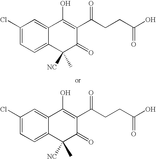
C1=C(Cl)C=C2C(=C1)C([NC])(C)C(=O)C(C(CCC(O)=O)=O)=C2O.C1=C(Cl)C=C2C(=C1)C(C)([NC])C(=O)C(C(CCC(O)=O)=O)=C2O
